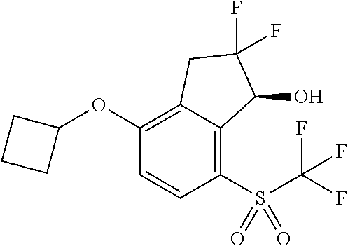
C1(OC2CCC2)=C2C(=C(S(C(F)(F)F)(=O)=O)C=C1)C(O)C(F)(F)C2
